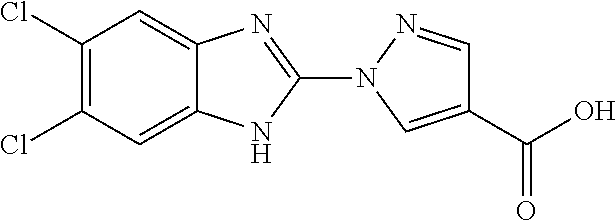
C1=C2C(=CC(Cl)=C1Cl)N=C(N1C=C(C(O)=O)C=N1)N2
